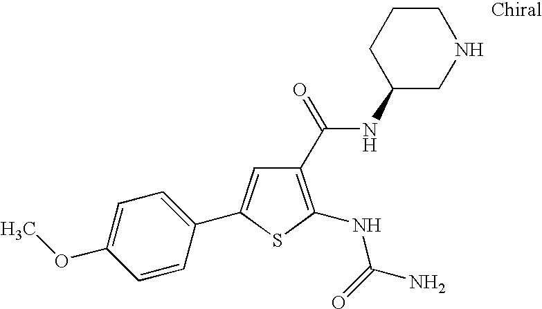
C1(OC)=CC=C(C2=CC(C(NC3CNCCC3)=O)=C(NC(=O)N)S2)C=C1
